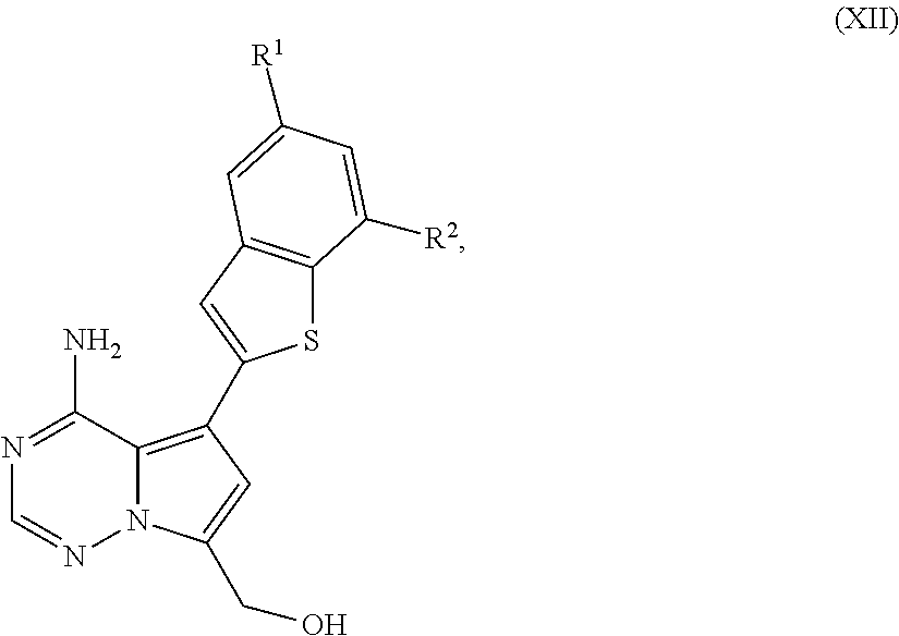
N12C(=C(C3=CC4=C(S3)C([R2])=CC([R1])=C4)C=C1CO)C(N)=NC=N2
